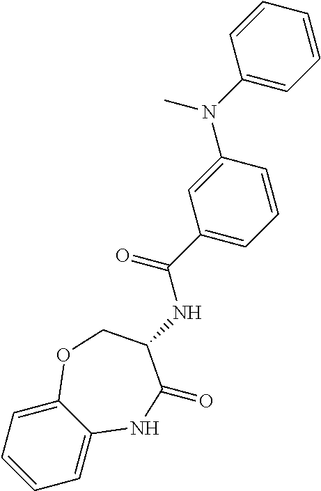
C1=C2C(=CC=C1)OCC(NC(C1=CC=CC(N(C3=CC=CC=C3)C)=C1)=O)C(=O)N2
